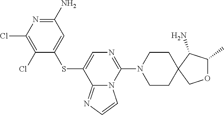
C1(N)=NC(Cl)=C(Cl)C(SC2=CN=C(N3CCC4(CC3)COC(C)C4N)N3C2=NC=C3)=C1
